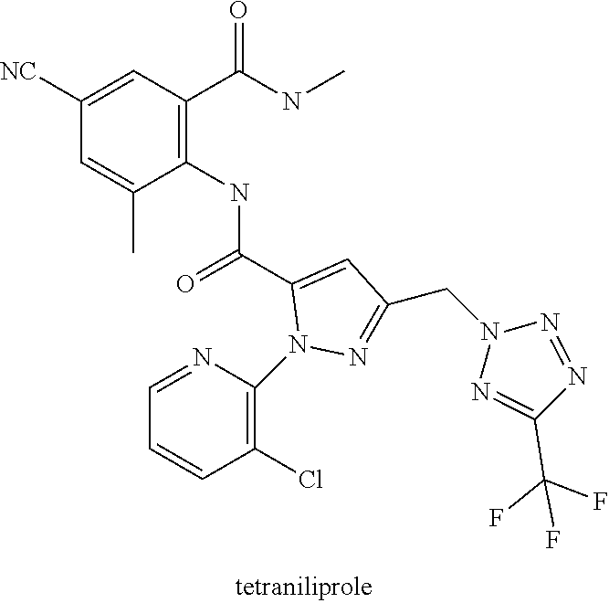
C1([NC])=CC(C(NC)=O)=C(NC(C2=CC(CN3N=C(C(F)(F)F)N=N3)=NN2C2=C(Cl)C=CC=N2)=O)C(C)=C1
